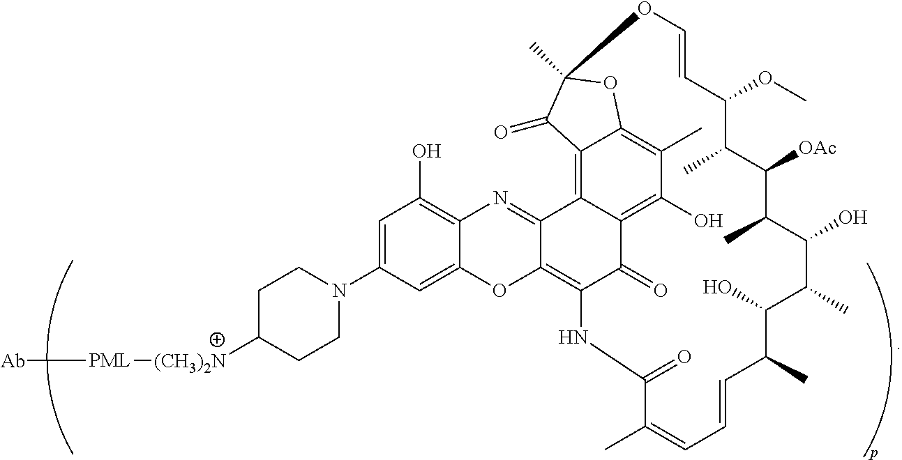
C1C([(CH3)2N][PML][Ab])CCN(C2=CC(O)=C3C(=C2)OC2=C4C(=O)C5=C(O)C(C)=C6C(=C5C2=N3)C(=O)C(C)(O6)OC=CC(OC)C(C)C([OAc])C(C)C(O)C(C)C(O)C(C)C=CC=C(C)C(=O)N4)C1
